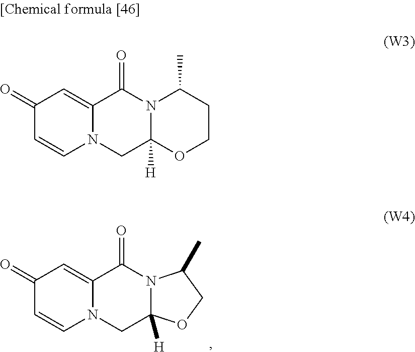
C1(=O)C=CN2C(=C1)C(=O)N1C([H])(C2)OCC1C.C1(=O)C=CN2C(=C1)C(=O)N1C([H])(C2)OCCC1C
